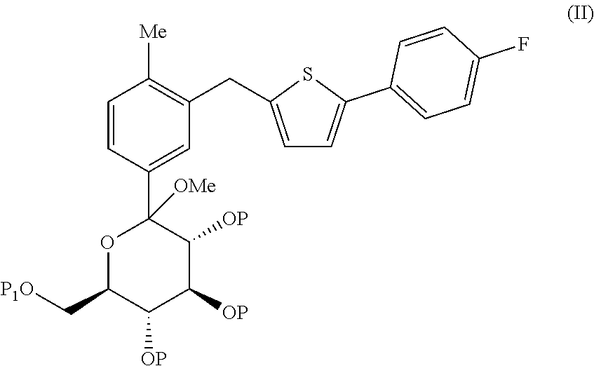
C1=CC(C2([OMe])OC(C[P1O])C([OP])C([OP])C2[OP])=CC(CC2=CC=C(C3=CC=C(F)C=C3)S2)=C1[Me]
